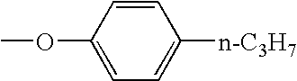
C1(OC)=CC=C([n-C3H7])C=C1
